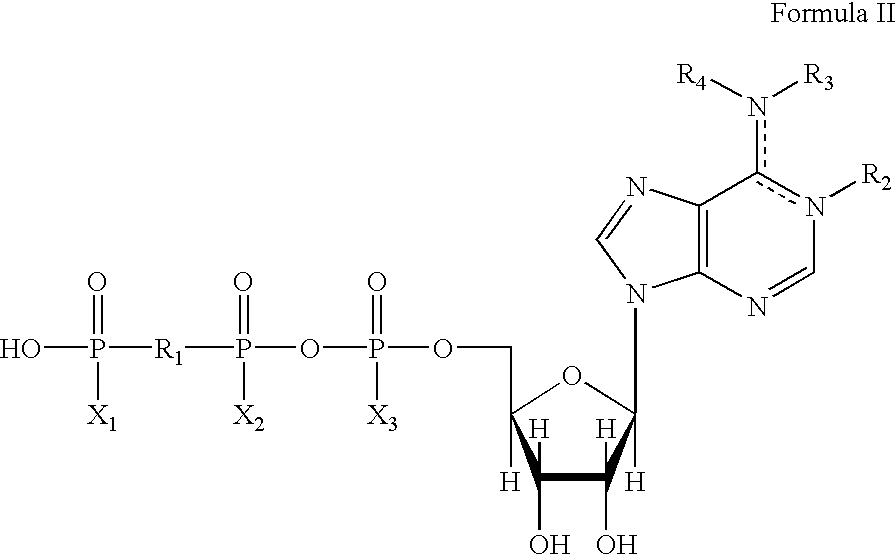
C12=C(N=Cn([R2])c1n([R4])[R3])N(C1([H])C(O)([H])C(O)([H])C(COP(=O)([X3])OP(=O)([X2])[R1]P(=O)([X1])O)([H])O1)C=N2
